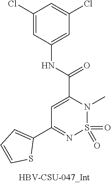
C1=C(C(NC2=CC(Cl)=CC(Cl)=C2)=O)N(C)S(=O)(=O)N=C1C1=CC=CS1
